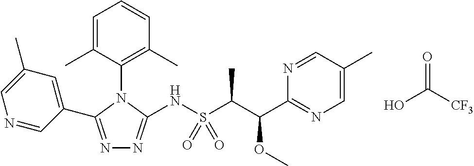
N1=C(C2=CC(C)=CN=C2)N(C2=C(C)C=CC=C2C)C(NS(C(C(C2=NC=C(C)C=N2)OC)C)(=O)=O)=N1.OC([CF3])=O
